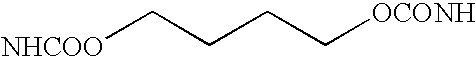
[NHCOO]CCCC[OCONH]
